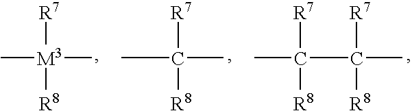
[R7][M3](C)(C)[R8].[R7]C(C)(C)[R8].[R7]C(C)([R8])C([R7])([R8])C
